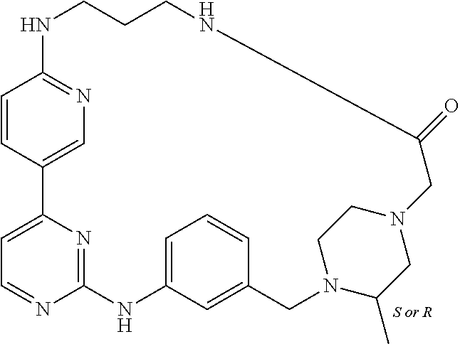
C1=CC2=CN=C1NCCCNC(=O)CN1CC(C)N(CC3=CC(=CC=C3)NC3=NC2=CC=N3)CC1
